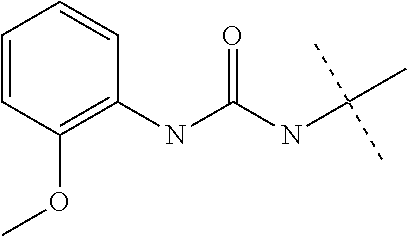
C1=CC(OC)=C(NC(NC(C)(C)C)=O)C=C1
